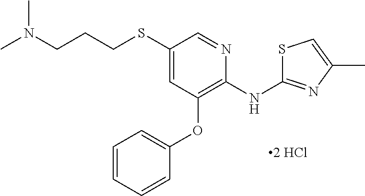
[2 HCl].C1(SCCCN(C)C)=CC(OC2=CC=CC=C2)=C(NC2=NC(C)=CS2)N=C1
